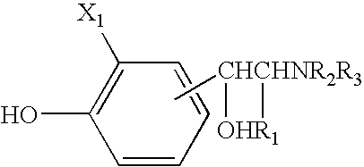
C1=CC=CC([X1])=C1O.C[CHCHNR2R3](O)[R1]
